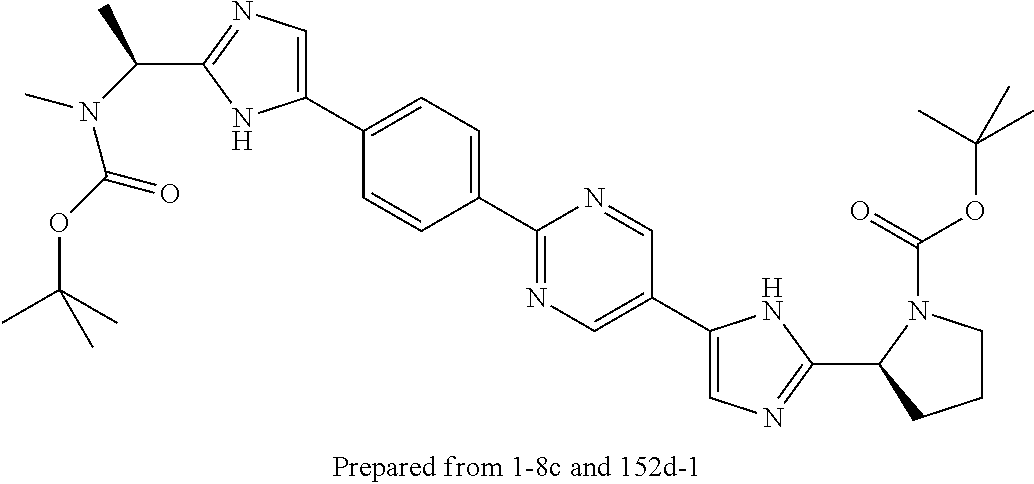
C1(C2=CC=C(C3=CN=C(C(C)N(C(OC(C)(C)C)=O)C)N3)C=C2)=NC=C(C2=CN=C(C3CCCN3C(=O)OC(C)(C)C)N2)C=N1
